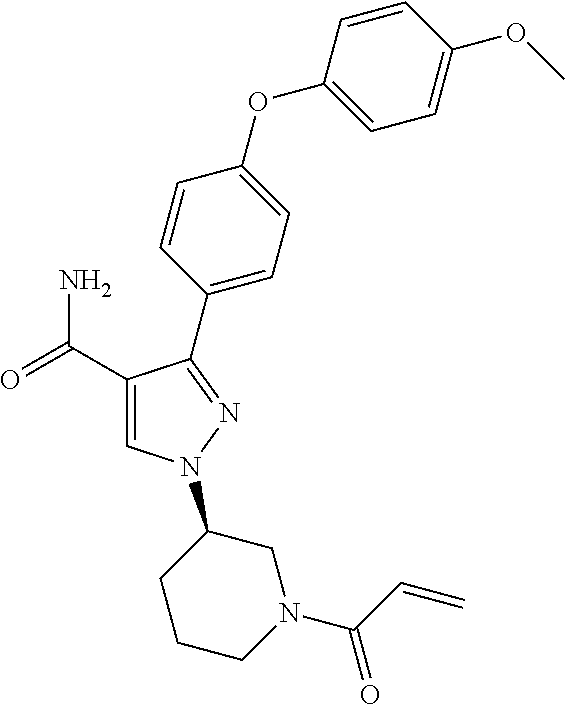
C1(C(=O)N)=CN(C2CCCN(C(=O)C=C)C2)N=C1C1=CC=C(OC2=CC=C(OC)C=C2)C=C1
